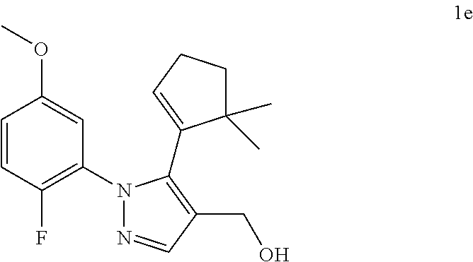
C1(N2N=CC(CO)=C2C2=CCCC2(C)C)=C(F)C=CC(OC)=C1
